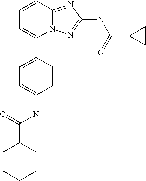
C1=CC2=NC(NC(C3CC3)=O)=NN2C(C2=CC=C(NC(=O)C3CCCCC3)C=C2)=C1
